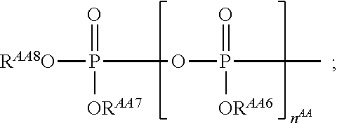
[RAA8O]P(OP(C)([ORAA6])=O)([ORAA7])=O
